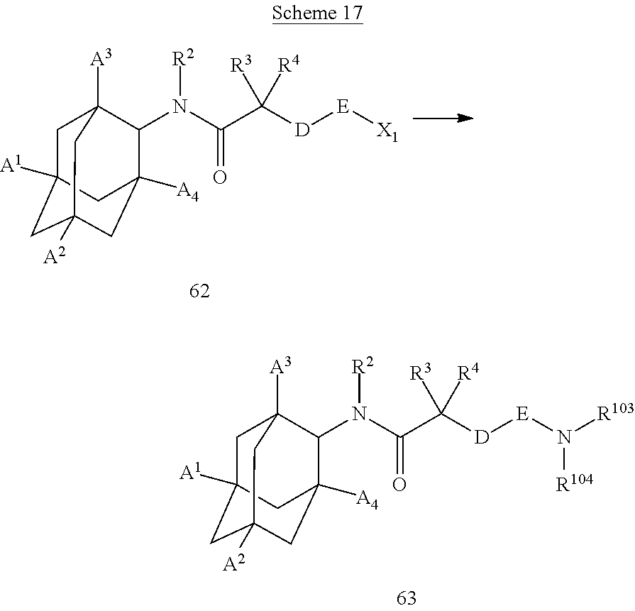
C1C2([A1])CC3([A2])CC([A4])(C(N(C(C([D][E]N([R103])[R104])([R3])[R4])=O)[R2])C1([A3])C3)C2.C1C2([A1])CC3([A2])CC([A4])(C(N(C(C([D][E][X1])([R3])[R4])=O)[R2])C1([A3])C3)C2
